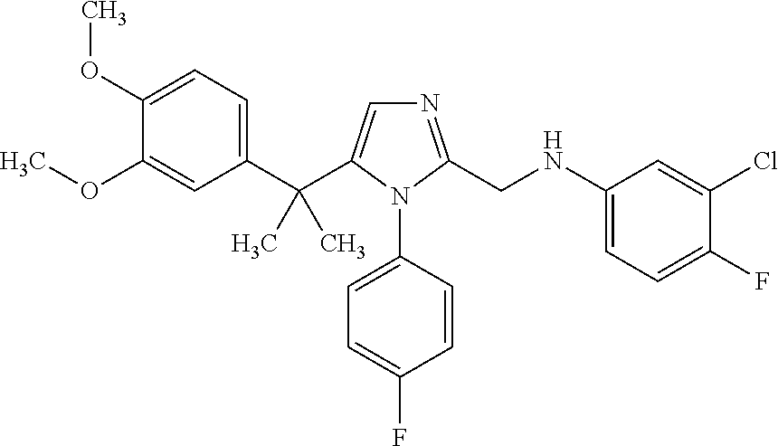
C1(C(C2=CN=C(CNC3=CC=C(F)C(Cl)=C3)N2C2=CC=C(F)C=C2)(C)C)=CC=C(OC)C(OC)=C1
